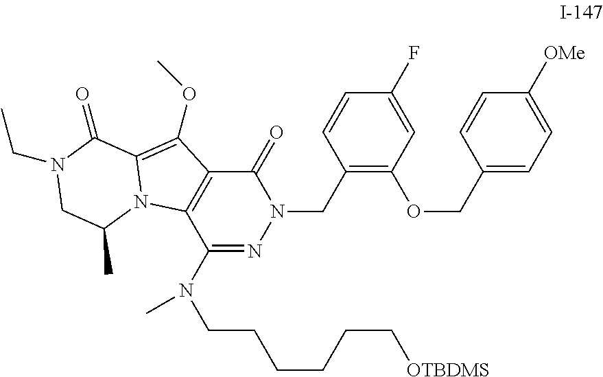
N1(CC2=C(OCC3=CC=C([OMe])C=C3)C=C(F)C=C2)C(=O)C2=C(C(N(CCCCCC[OTBDMS])C)=N1)N1C(=C2OC)C(=O)N(CC)CC1C
